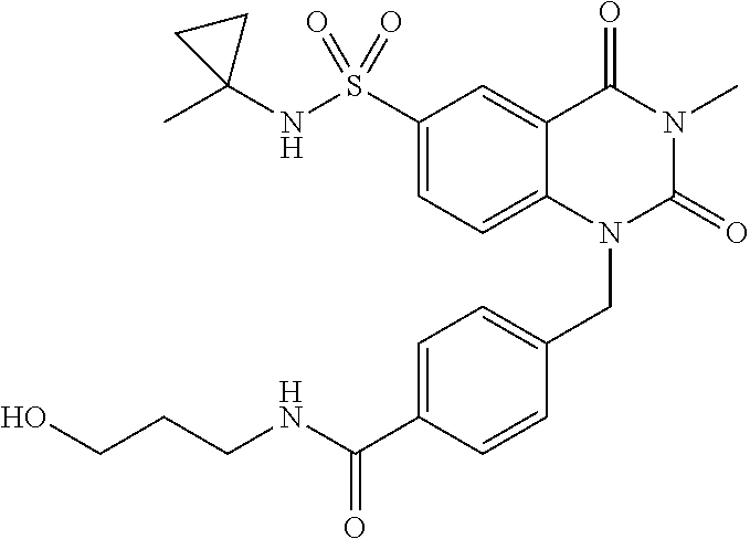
C1(S(NC2(C)CC2)(=O)=O)=CC=C2C(=C1)C(=O)N(C)C(=O)N2CC1=CC=C(C(NCCCO)=O)C=C1
